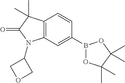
C12=C(C=C(B3OC(C)(C)C(C)(C)O3)C=C1)N(C1COC1)C(=O)C2(C)C
